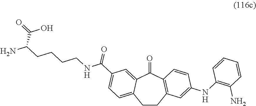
C1CC2=C(C(=O)C3=CC(C(NCCCCC(N)C(=O)O)=O)=CC=C13)C=CC(NC1=C(N)C=CC=C1)=C2
